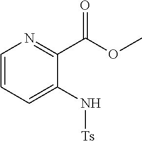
C1=CC=C(N[Ts])C(C(OC)=O)=N1
